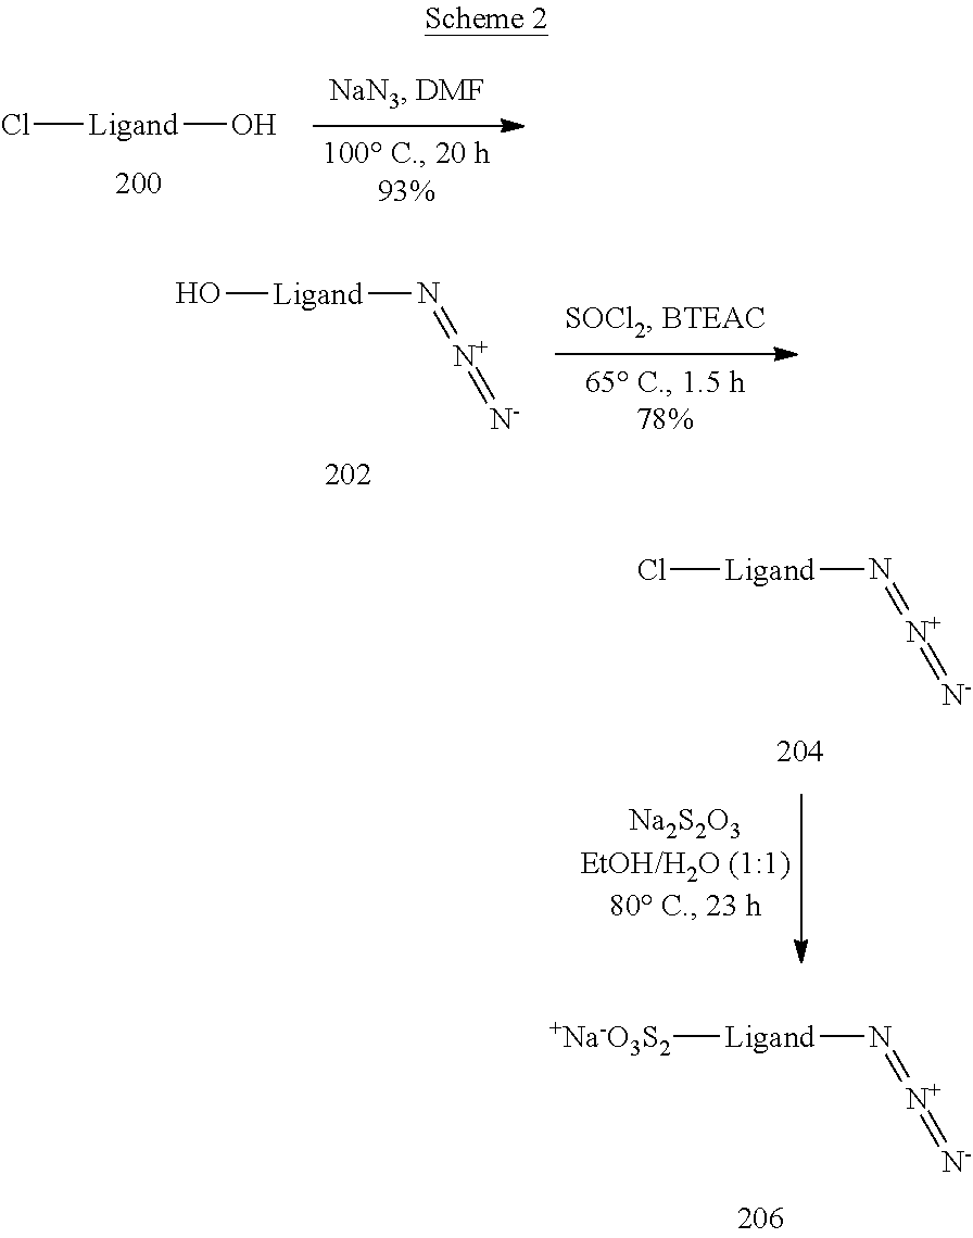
Cl[Ligand]O.O[Ligand]N=[N+]=[N-].Cl[Ligand]N=[N+]=[N-].[+Na-O3S2][Ligand]N=[N+]=[N-]
